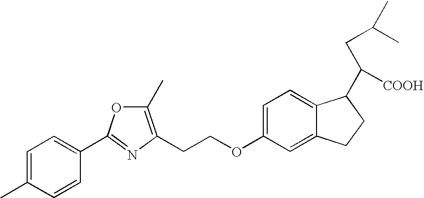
C1=C(C)C=CC(C2=NC(CCOC3=CC=C4C(=C3)CCC4C([COOH])CC(C)C)=C(C)O2)=C1
